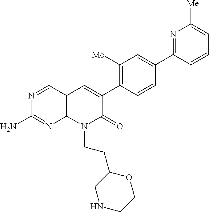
C12=C(C=NC(N)=N1)C=C(C1=C([Me])C=C(C3=NC([Me])=CC=C3)C=C1)C(=O)N2CCC1CNCCO1
